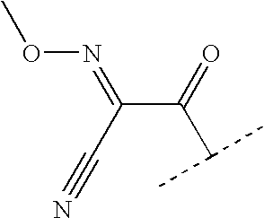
CON=C(C(=O)C(C)C)C#N
